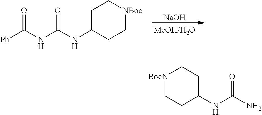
[NaOH].[Ph]C(NC(NC1CC[NBoc]CC1)=O)=O.[BocN]1CCC(NC(N)=O)CC1
